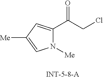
N1([Me])C(C(=O)CCl)=CC([Me])=C1
